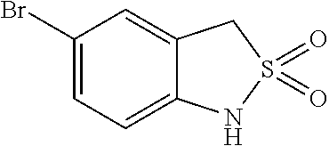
C1(Br)=CC=C2C(=C1)CS(=O)(=O)N2
